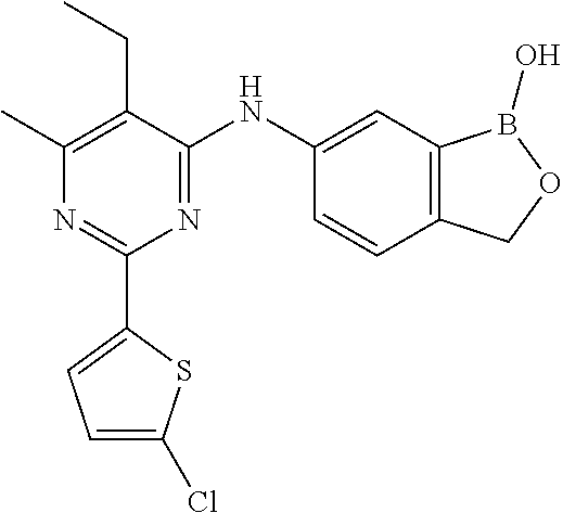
C1(C2=CC=C(Cl)S2)=NC(C)=C(CC)C(NC2=CC3=C(C=C2)COB3O)=N1
